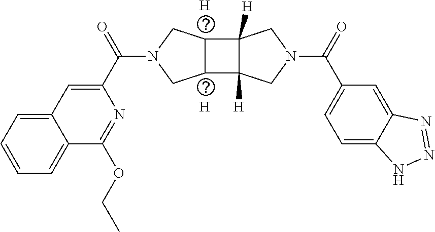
[H].[H].C1=C(C(N2CC3C(C4([H])C3([H])CN(C(C3=CC=C5C(=C3)N=NN5)=O)C4)C2)=O)N=C(OCC)C2=CC=CC=C12
